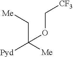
C(C([Me])([Pyd])OC[CF3])[Me]
